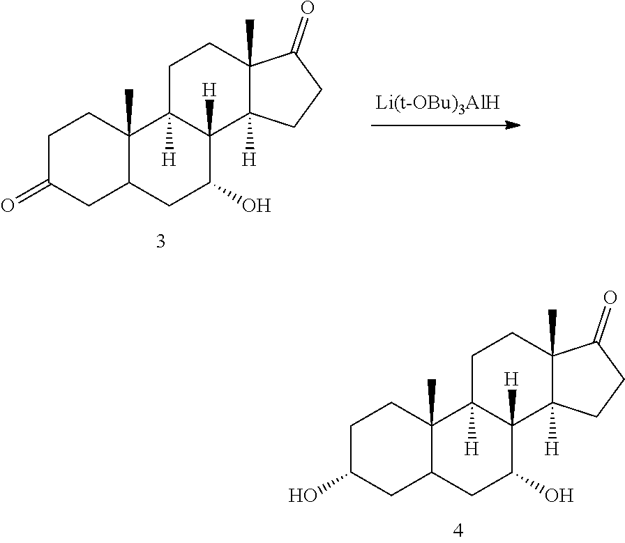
C12(C)C(=O)CCC1([H])C1([H])C(O)CC3C(C)(C1([H])CC2)CCC(O)C3.C12(C)C(=O)CCC1([H])C1([H])C(O)CC3C(C)(C1([H])CC2)CCC(=O)C3
